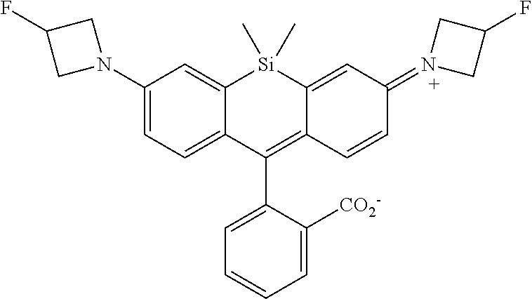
C1(N2CC(F)C2)=CC=C2C(=C1)[Si](C)(C)C1=CC(=N3CC(F)C3)C=CC1=C2C1=CC=CC=C1[CO2-]
